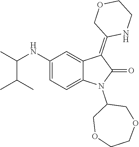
C1(NC(C)C(C)C)=CC=C2C(=C1)C(=C1NCCOC1)C(=O)N2C1COCCOC1
